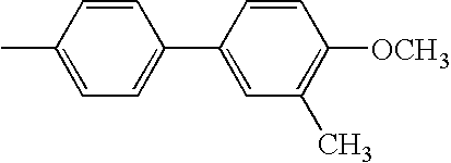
C1=CC(C2=CC=C(C)C=C2)=CC(C)=C1[OCH3]
